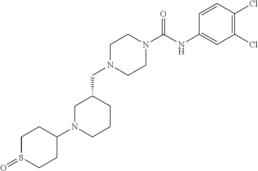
C1N(CC2CN(C3CCS(=O)CC3)CCC2)CCN(C(NC2=CC(Cl)=C(Cl)C=C2)=O)C1
